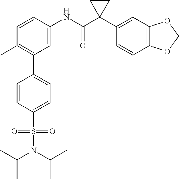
C1(C)=C(C2=CC=C(S(=O)(=O)N(C(C)C)C(C)C)C=C2)C=C(NC(C2(C3=CC4=C(C=C3)OCO4)CC2)=O)C=C1
